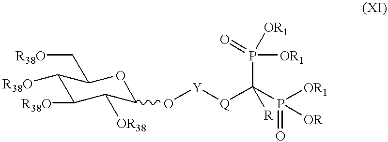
[R38O]CC1C([R38O])C([R38O])C([OR38])C(O[Y][Q]C(P(=O)([OR1])[OR])(P([OR1])(=O)[OR1])[R])O1
